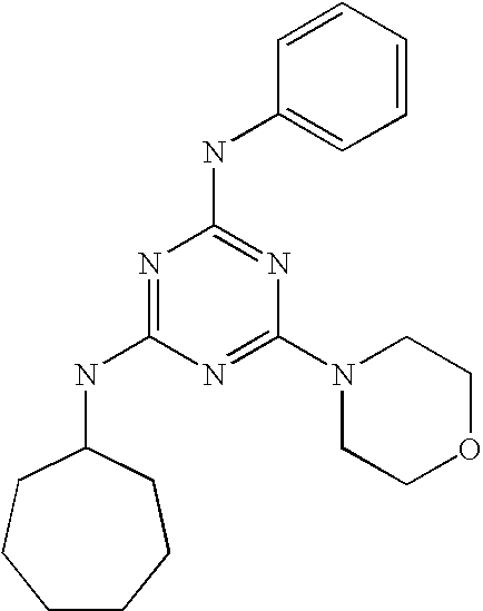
C1CCCC(NC2=NC(NC3=CC=CC=C3)=NC(N3CCOCC3)=N2)CC1
